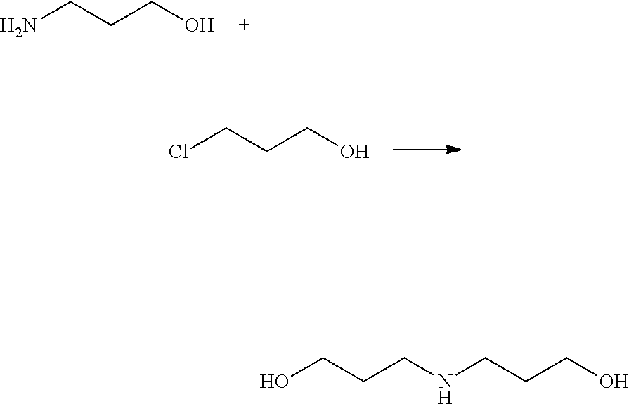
NCCCO.ClCCCO.OCCCNCCCO
